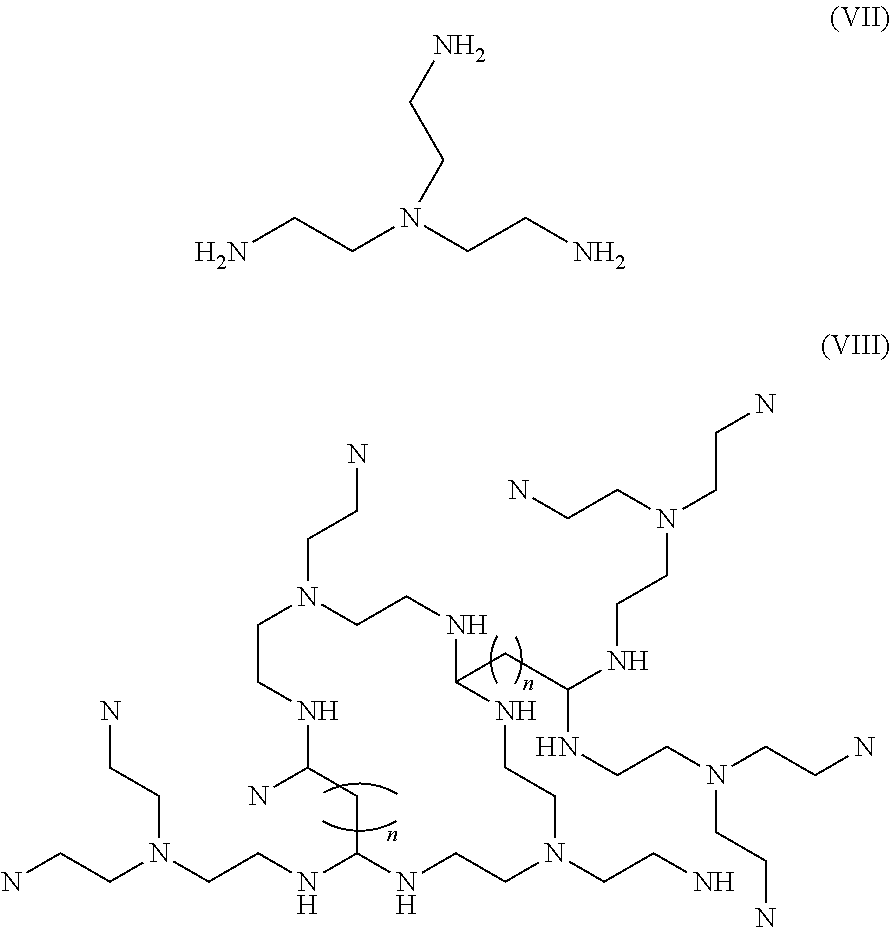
NCCN1CCNC(N)CC(NCCN(CCN)CCN)NCCN(CCN)CCNC(CC(NCCN(CCN)CCN)NCCN(CCN)CCN)NCC1.C(N)CN(CCN)CCN
